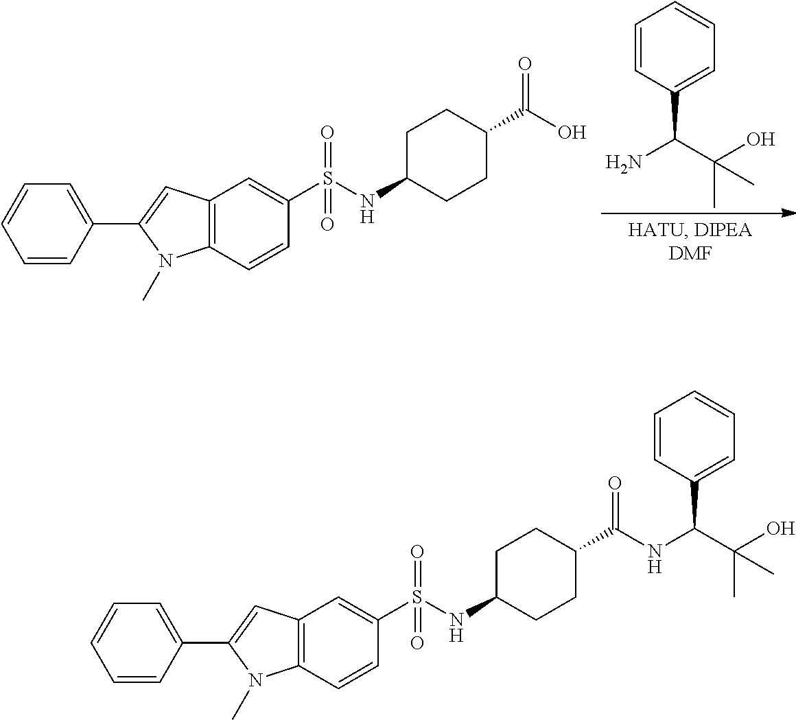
C1C(NS(C2=CC3=C(C=C2)N(C)C(C2=CC=CC=C2)=C3)(=O)=O)CCC(C(NC(C(O)(C)C)C2=CC=CC=C2)=O)C1.C1C(NS(C2=CC3=C(C=C2)N(C)C(C2=CC=CC=C2)=C3)(=O)=O)CCC(C(O)=O)C1.C1=CC(C(N)C(O)(C)C)=CC=C1
